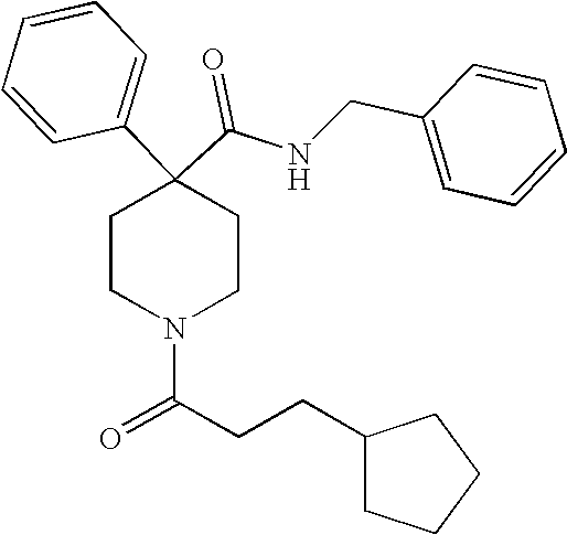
N(C(C1(C2=CC=CC=C2)CCN(C(CCC2CCCC2)=O)CC1)=O)CC1=CC=CC=C1
